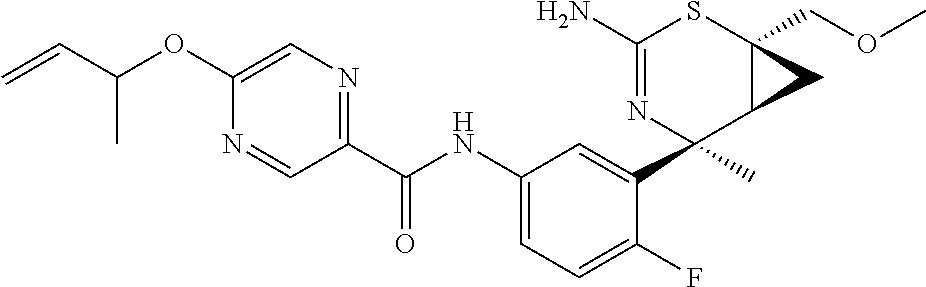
N1=CC(C(NC2=CC=C(F)C(C3(C)C4C(COC)(SC(N)=N3)C4)=C2)=O)=NC=C1OC(C=C)C
